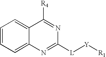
C1=CC=C2C(=C1)C([R4])=NC([L][Y][R1])=N2
